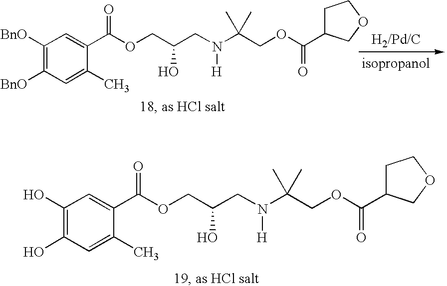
C1(O)=C(O)C=C(C)C(C(OCC(CN(C(COC(C2CCOC2)=O)(C)C)[H])O)=O)=C1.C1([BnO])=C([BnO])C=C(C)C(C(OCC(CN(C(COC(C2CCOC2)=O)(C)C)[H])O)=O)=C1
